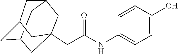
C12CC3CC(CC(NC4=CC=C(O)C=C4)=O)(C1)CC(C2)C3
